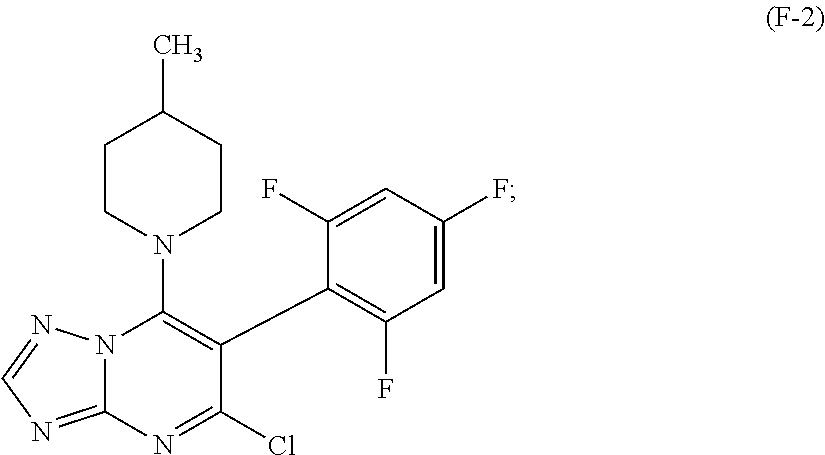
C1CN(C2=C(C3=C(F)C=C(F)C=C3F)C(Cl)=NC3=NC=NN23)CCC1C
